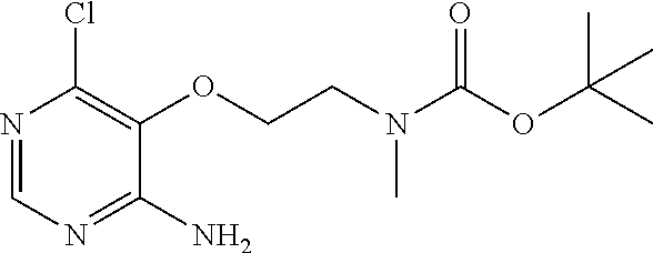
O(C1=C(Cl)N=CN=C1N)CCN(C(OC(C)(C)C)=O)C
